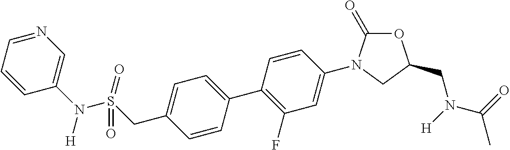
C1=CC=NC=C1N(S(=O)(CC1=CC=C(C2=C(F)C=C(N3C(=O)OC(CN([H])C(=O)C)C3)C=C2)C=C1)=O)[H]
